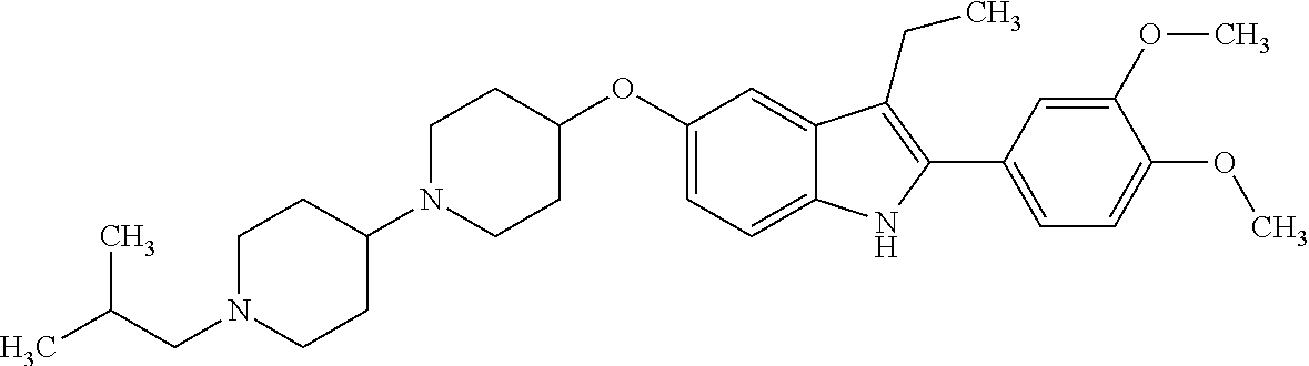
C1N(CC(C)C)CCC(N2CCC(OC3=CC=C4C(=C3)C(CC)=C(C3=CC=C(OC)C(OC)=C3)N4)CC2)C1
